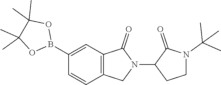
C1(C)(C)C(C)(C)OB(C2=CC3=C(C=C2)CN(C2CCN(C(C)(C)C)C2=O)C3=O)O1
